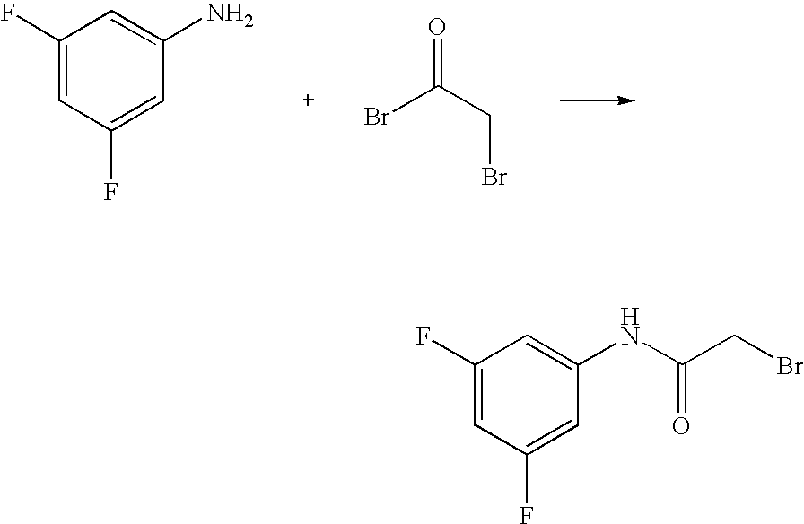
C1=C(N)C=C(F)C=C1F.BrC(CBr)=O.C1=C(NC(CBr)=O)C=C(F)C=C1F
